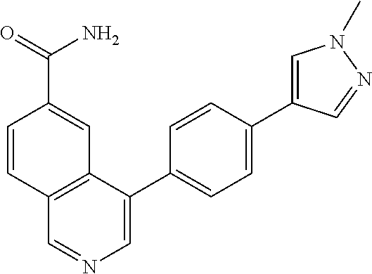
C1=CC(C(=O)N)=CC2=C1C=NC=C2C1=CC=C(C2=CN(C)N=C2)C=C1
